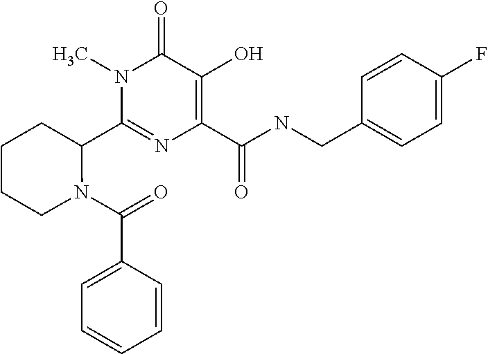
C1(C2N(C(=O)C3=CC=CC=C3)CCCC2)=NC(C(NCC2=CC=C(F)C=C2)=O)=C(O)C(=O)N1C
